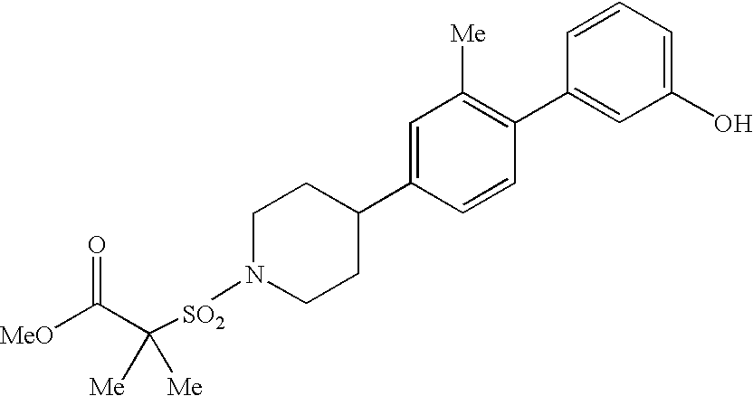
[MeO]C(=O)C([SO2]N1CCC(C2=CC([Me])=C(C3=CC(O)=CC=C3)C=C2)CC1)([Me])[Me]
